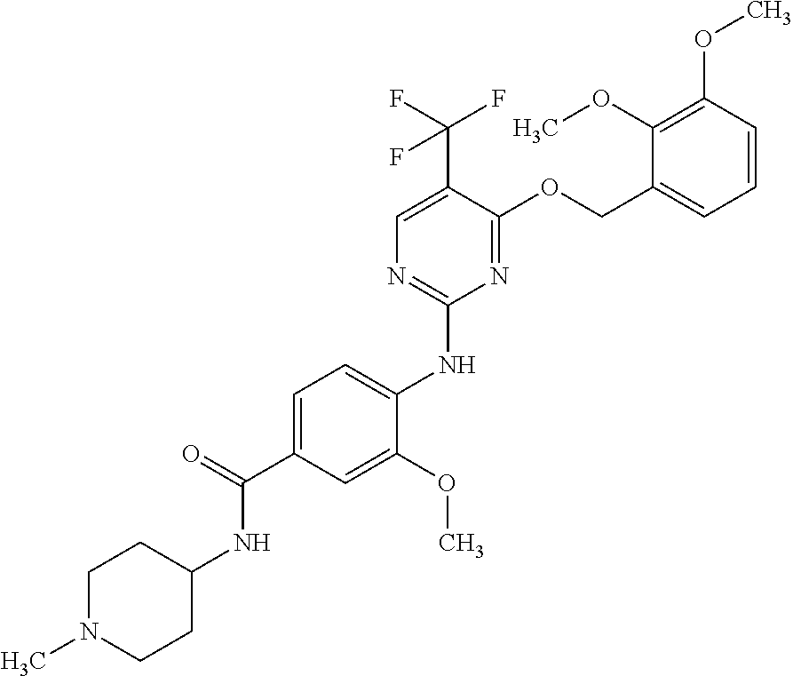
C1=C(C(=O)NC2CCN(C)CC2)C=C(OC)C(NC2=NC=C(C(F)(F)F)C(OCC3=CC=CC(OC)=C3OC)=N2)=C1
